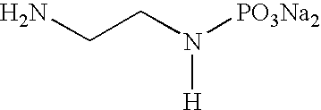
NCCN([PO3Na2])[H]
